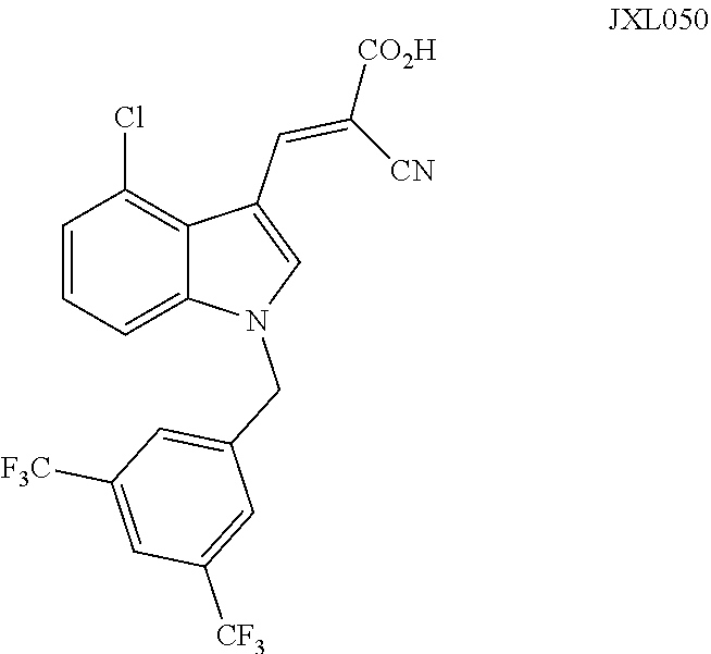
C1=CC=C2C(=C1Cl)C(C=C([CO2H])[CN])=CN2CC1=CC([F3C])=CC([CF3])=C1
